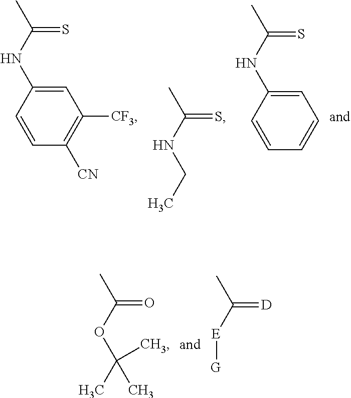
C1=CC([CN])=C([CF3])C=C1NC(=S)C.CCNC(=S)C.C1=CC=CC=C1NC(C)=S.C(OC(=O)C)(C)(C)C.[D]=C([E][G])C
